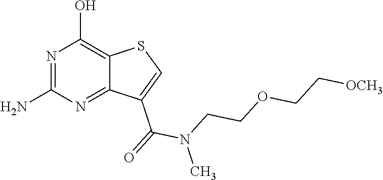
N1=C(N)N=C2C(=C1O)SC=C2C(=O)N(CCOCC[OCH3])C
